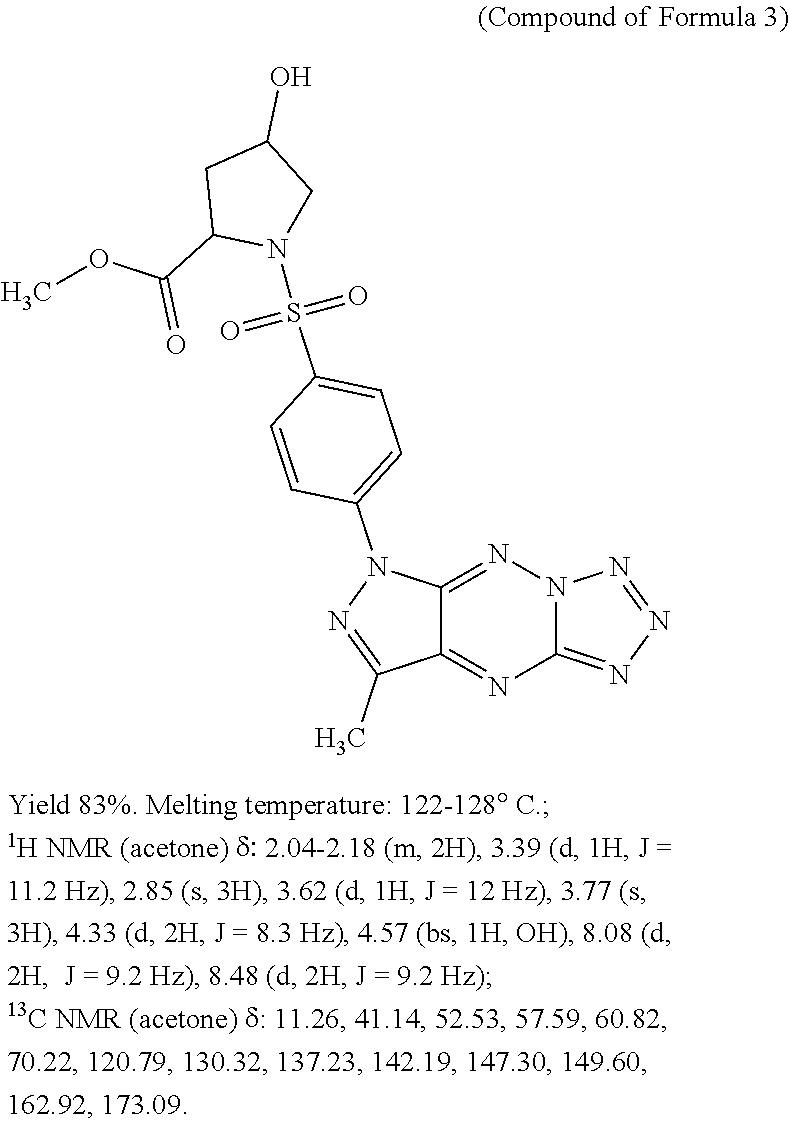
C12=NN3C(=NN=N3)N=C1C(C)=NN2C1=CC=C(S(N2CC(O)CC2C(OC)=O)(=O)=O)C=C1
